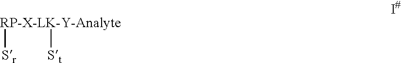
[RP-X-LK-Y-Analyte]([Sr])[St]
